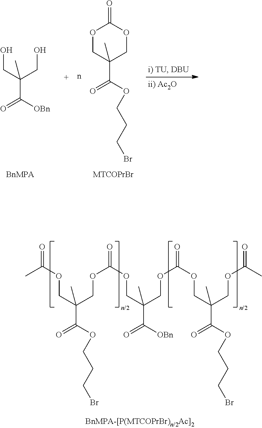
OCC(CO)(C(=O)[OBn])C.O1CC(C)(C(=O)OCCCBr)COC1=O.[MTCOPrBr].[BnMPA].O(CC(COC(OCC(COC(=O)OCC(COC(=O)C)(C)C(=O)OCCCBr)(C)C(=O)[OBn])=O)(C)C(=O)OCCCBr)C(C)=O
